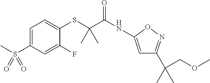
C1(SC(C(NC2=CC(C(C)(COC)C)=NO2)=O)(C)C)=CC=C(S(C)(=O)=O)C=C1F
